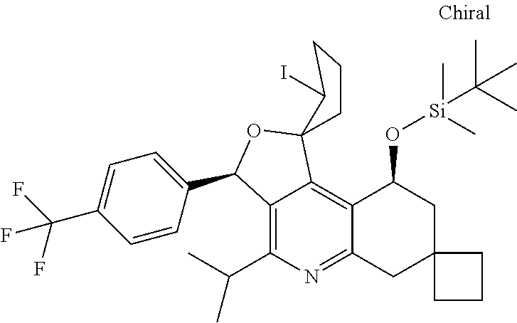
C12=C(C(C)C)N=C3C(=C1C1(OC2C2=CC=C(C(F)(F)F)C=C2)CCCC1I)C(O[Si](C)(C(C)(C)C)C)CC1(C3)CCC1
